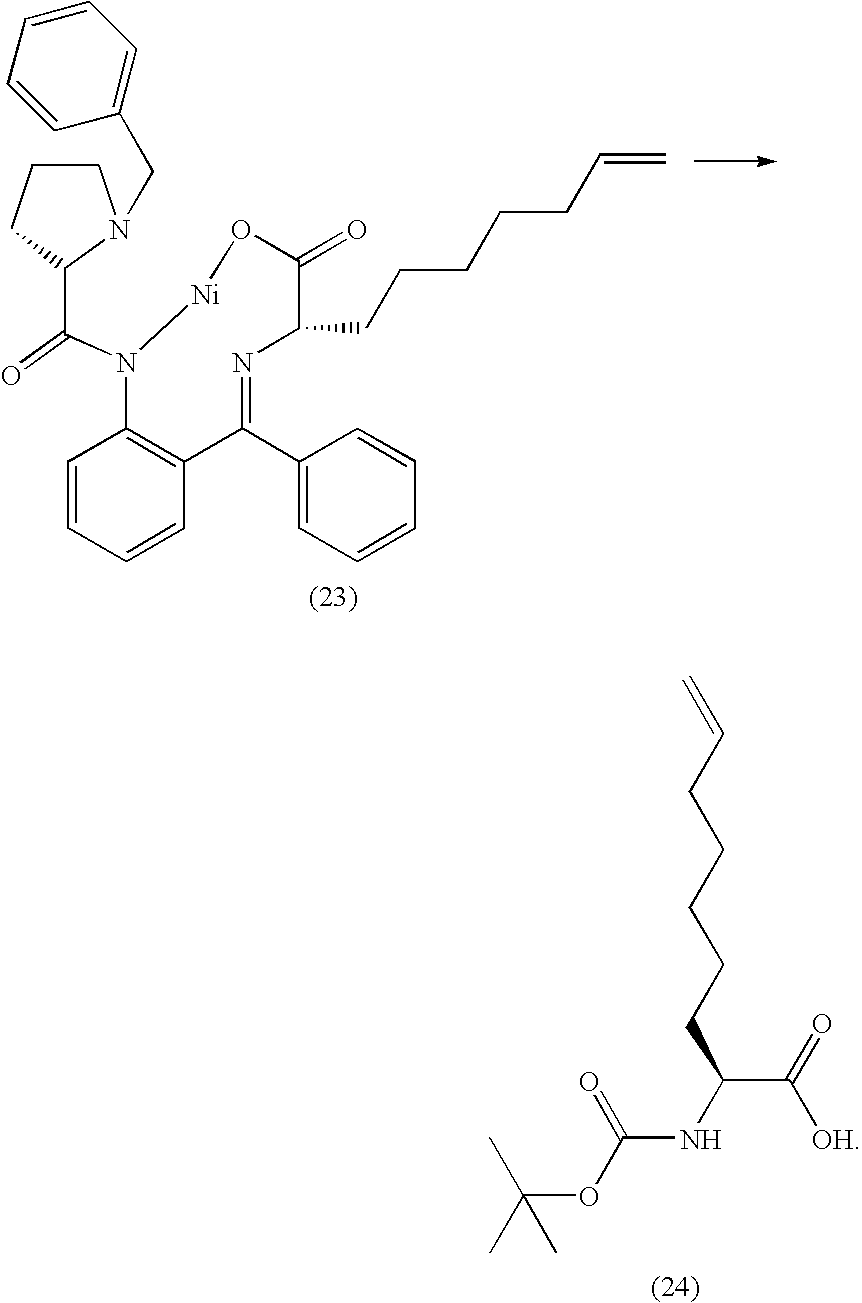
C(C(=O)[OH])(NC(OC(C)(C)C)=O)CCCCCC=C.C1=CC=CC2=C1N(C(=O)C1N(CC3=CC=CC=C3)CCC1)[Ni]OC(=O)C(CCCCCC=C)N=C2C1=CC=CC=C1
